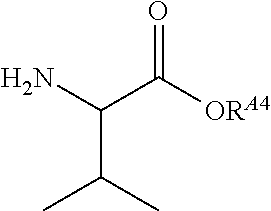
C(N)(C([ORA4])=O)C(C)C
